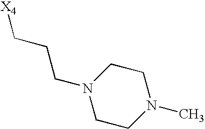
[X4]CCCN1CCN(C)CC1
